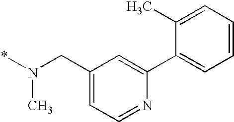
C1(CN(*)C)=CC=NC(C2=CC=CC=C2C)=C1
